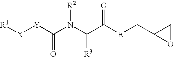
[R1][X][Y]C(N(C(C([E]CC1OC1)=O)[R3])[R2])=O
